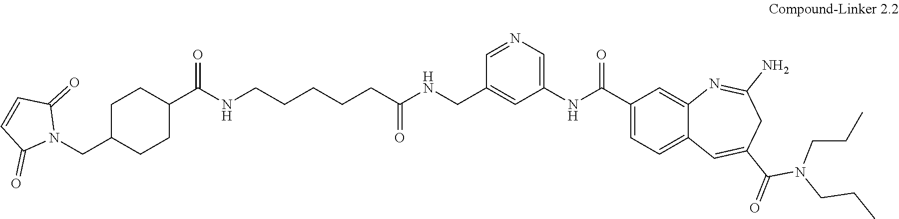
C1C(CN2C(=O)C=CC2=O)CCC(C(NCCCCCC(NCC2=CC(NC(C3=CC=C4C(=C3)N=C(N)CC(C(=O)N(CCC)CCC)=C4)=O)=CN=C2)=O)=O)C1
